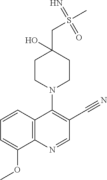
C12=C(N=CC(C#N)=C1N1CCC(CS(C)(=N)=O)(O)CC1)C(OC)=CC=C2
